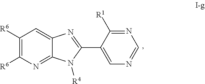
C1([R6])=C([R6])N=C2C(=C1)N=C(C1=CN=CN=C1[R1])N2[R4]
